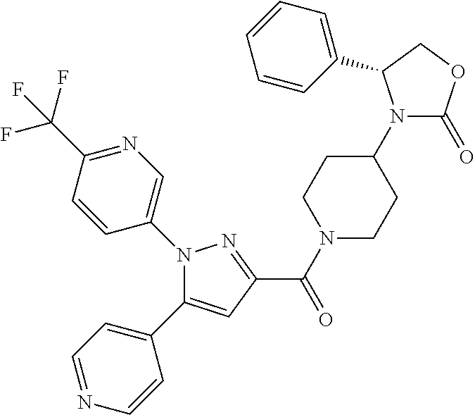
C(=O)(C1=NN(C2=CN=C(C(F)(F)F)C=C2)C(C2=CC=NC=C2)=C1)N1CCC(N2C(=O)OCC2C2=CC=CC=C2)CC1
